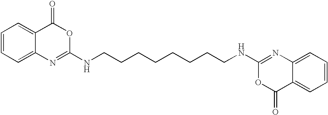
C1=CC=C2C(=C1)C(=O)OC(NCCCCCCCCNC1=NC3=CC=CC=C3C(=O)O1)=N2
